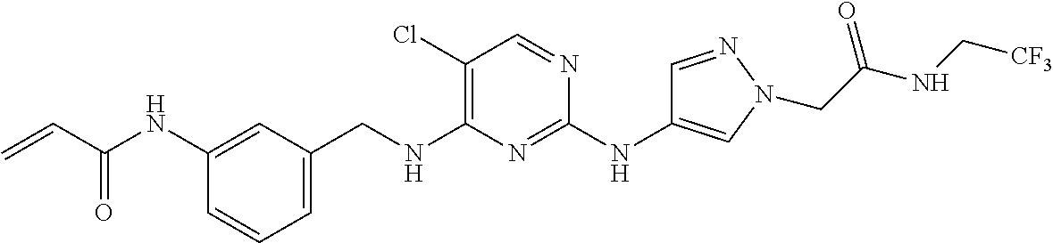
C1=CC=C(CNC2=C(Cl)C=NC(NC3=CN(CC(NC[CF3])=O)N=C3)=N2)C=C1NC(C=C)=O
